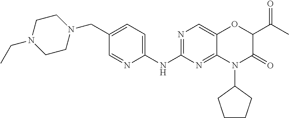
C1(NC2=NC=C3C(=N2)N(C2CCCC2)C(=O)C(C(C)=O)O3)=CC=C(CN2CCN(CC)CC2)C=N1
